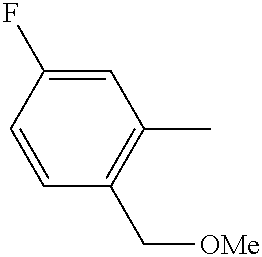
C1=CC(C[OMe])=C(C)C=C1F
